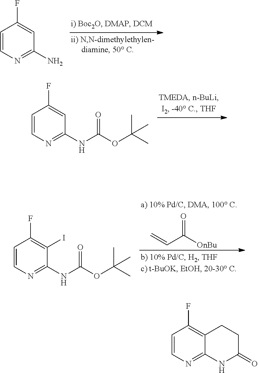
C1=CN=C(N)C=C1F.C1=CN=C(NC(OC(C)(C)C)=O)C=C1F.C1=CN=C(NC(OC(C)(C)C)=O)C(I)=C1F.C(C([OnBu])=O)=C.C1=CN=C2C(=C1F)CCC(=O)N2
